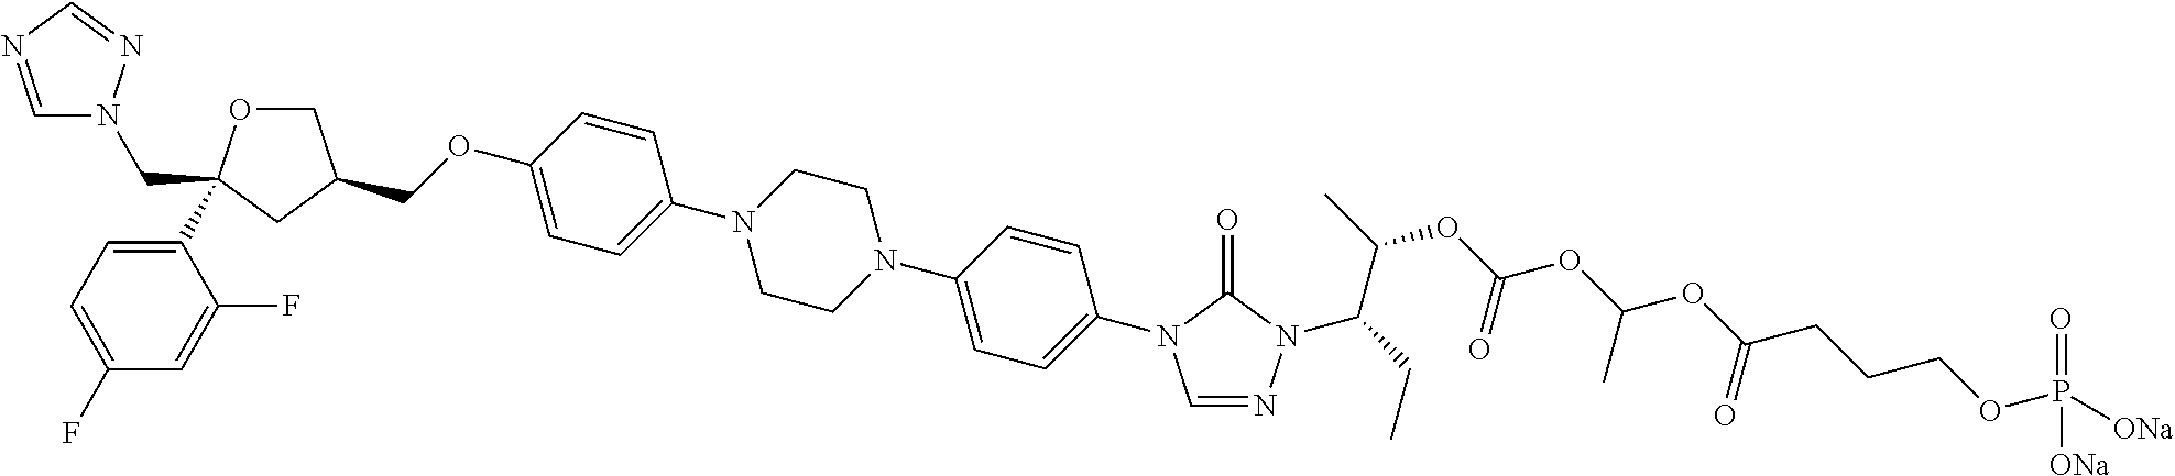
C(OC1=CC=C(N2CCN(C3=CC=C(N4C=NN(C(C(C)OC(OC(OC(CCCOP([ONa])(=O)[ONa])=O)C)=O)CC)C4=O)C=C3)CC2)C=C1)C1COC(C2=CC=C(F)C=C2F)(CN2C=NC=N2)C1
